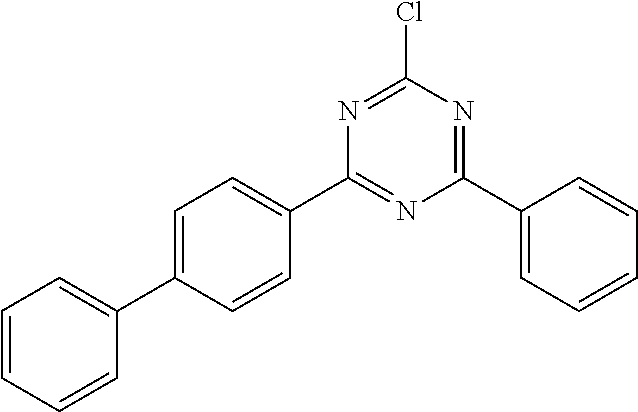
C1(C2=CC=C(C3=CC=CC=C3)C=C2)=NC(C2=CC=CC=C2)=NC(Cl)=N1
